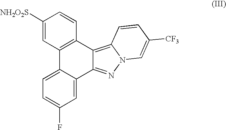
N12C(=C3C(=N1)C1=CC(F)=CC=C1C1=C3C=CC([NH2O2S])=C1)C=CC([CF3])=C2
